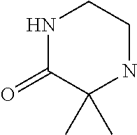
N1C(=O)C(C)(C)NCC1
